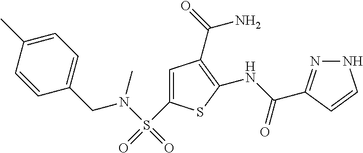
C1(NC(=O)C2=NNC=C2)=C(C(=O)N)C=C(S(=O)(N(C)CC2=CC=C(C)C=C2)=O)S1
